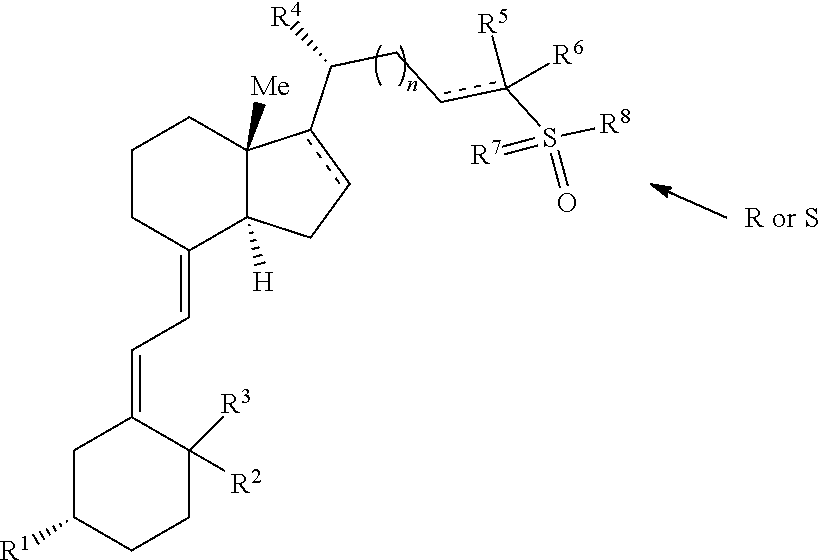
C1CC(=CC=C2CC([R1])CCC2([R3])[R2])C2([H])C([Me])(C1)c(C([R4])Ccc(S([R8])(=O)=[R7])([R5])[R6])cC2
